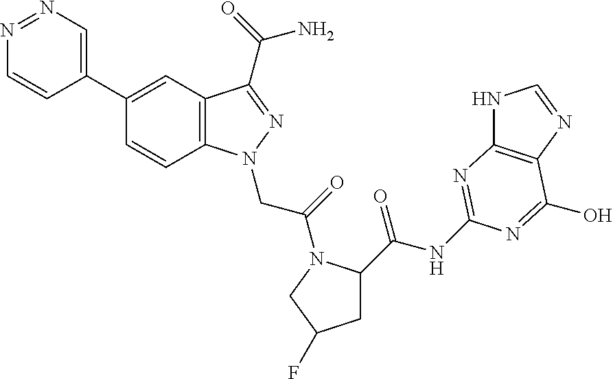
N1=NC=C(C2=CC3=C(C=C2)N(CC(=O)N2C(C(=O)NC4=NC5=C(N=CN5)C(O)=N4)CC(F)C2)N=C3C(=O)N)C=C1
